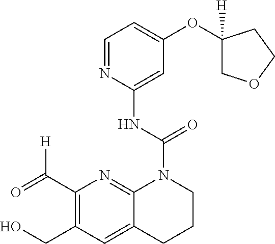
C1(C(=O)[H])=C(CO)C=C2C(=N1)N(C(NC1=CC(OC3([H])COCC3)=CC=N1)=O)CCC2
